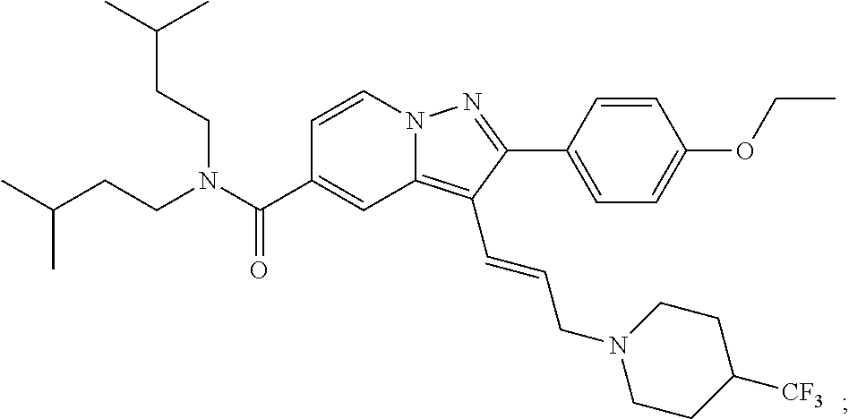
N12C(=C(C=CCN3CCC([CF3])CC3)C(C3=CC=C(OCC)C=C3)=N1)C=C(C(N(CCC(C)C)CCC(C)C)=O)C=C2
